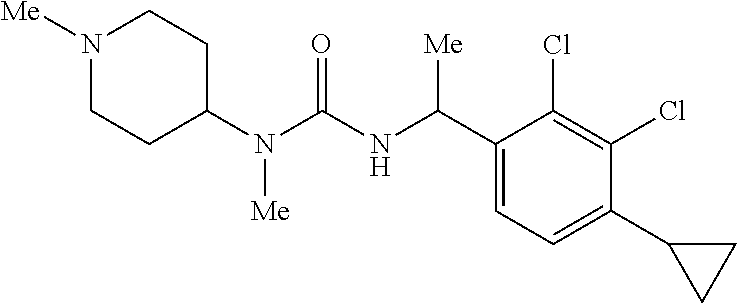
N1([Me])CCC(N(C(NC(C2=CC=C(C3CC3)C(Cl)=C2Cl)[Me])=O)[Me])CC1
